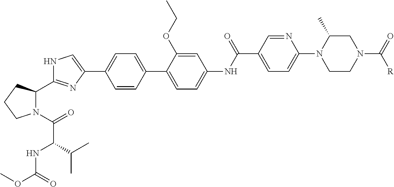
C1=CC(C2=CC=C(NC(C3=CC=C(N4CCN(C(=O)[R])CC4C)N=C3)=O)C=C2OCC)=CC=C1C1=CNC(C2N(C(=O)C(NC(OC)=O)C(C)C)CCC2)=N1
